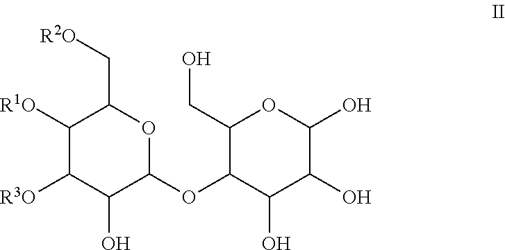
C1([R1O])C([R3O])C(O)C(OC2C(O)C(O)C(O)OC2CO)OC1C[R2O]
